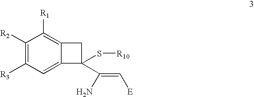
C1([R2])=C([R3])C=C2C(=C1[R1])CC2(C(N)=C[E])S[R10]
